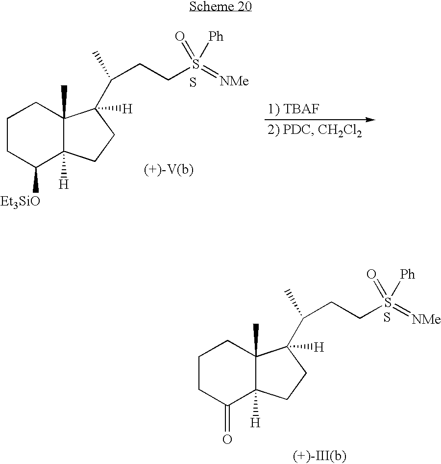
C1CC([Et3SiO])C2([H])C(C)(C1)C(C(CCS(=O)([Ph])=[NMe])C)([H])CC2.[(+)-V(b)].S.[(+)-III(b)].C1CC(=O)C2([H])C(C)(C1)C(C(C)CCS(=O)([Ph])=[NMe])([H])CC2.S
